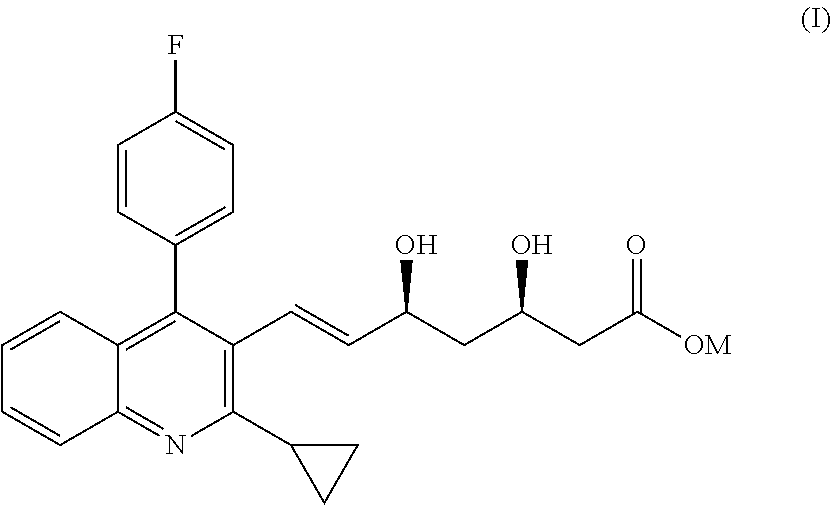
C12=C(C3=CC=C(F)C=C3)C(C=CC(CC(O)CC([OM])=O)O)=C(C3CC3)N=C1C=CC=C2
